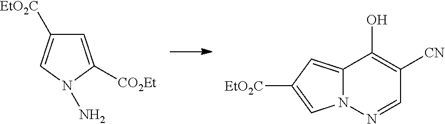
C1=C([CO2Et])N(N)C=C1[EtO2C].N12C(=CC([EtO2C])=C1)C(O)=C([CN])C=N2
